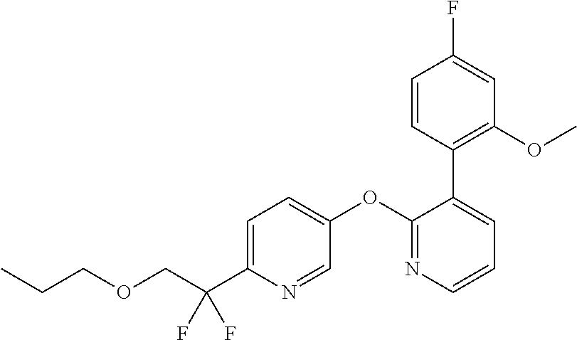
C(C(C1=CC=C(OC2=NC=CC=C2C2=C(OC)C=C(F)C=C2)C=N1)(F)F)OCCC
